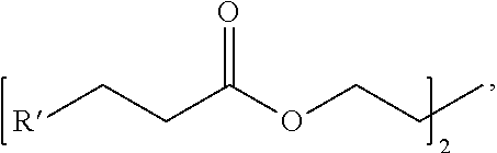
[R]CCC(=O)OCCC
